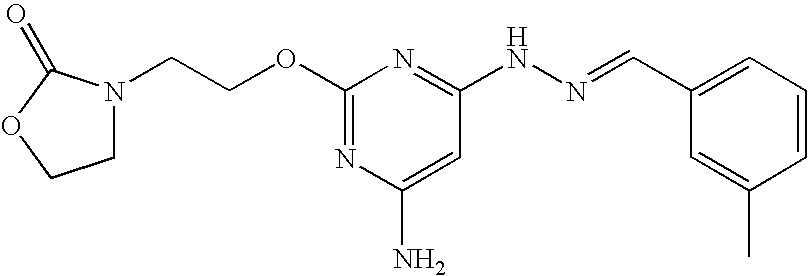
C1(OCCN2CCOC2=O)=NC(N)=CC(NN=CC2=CC=CC(C)=C2)=N1
